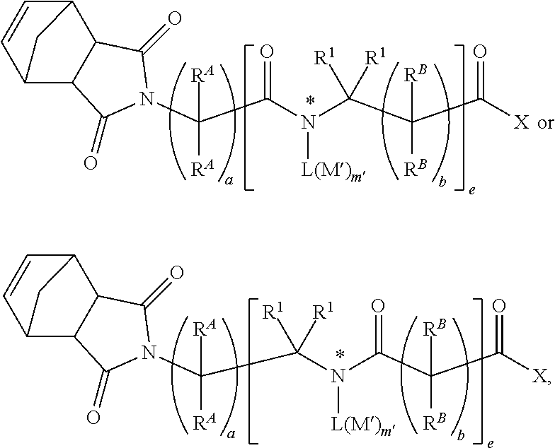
C12C=CC(C3C1C(=O)N(C(C(N(C(C(C([X])=O)([RB])[RB])([R1])[R1])[L(M)m])=O)([RA])[RA])C3=O)C2.C12C=CC(C3C1C(=O)N(C([RA])([RA])C(N([L(M)m])C(C(C([X])=O)([RB])[RB])=O)([R1])[R1])C3=O)C2
